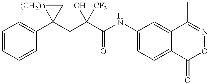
C1=CC=CC(C2(CC(C(NC3=CC=C4C(=C3)C(C)=NOC4=O)=O)(O)[CF3])C[(CH2)n]2)=C1
